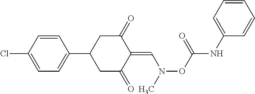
C1(Cl)=CC=C(C2CC(=O)C(=CN(OC(=O)NC3=CC=CC=C3)C)C(=O)C2)C=C1
